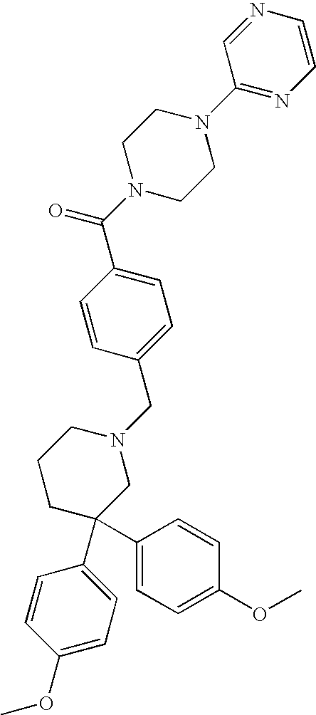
C1=C(C(N2CCN(C3=NC=CN=C3)CC2)=O)C=CC(CN2CCCC(C3=CC=C(OC)C=C3)(C3=CC=C(OC)C=C3)C2)=C1
